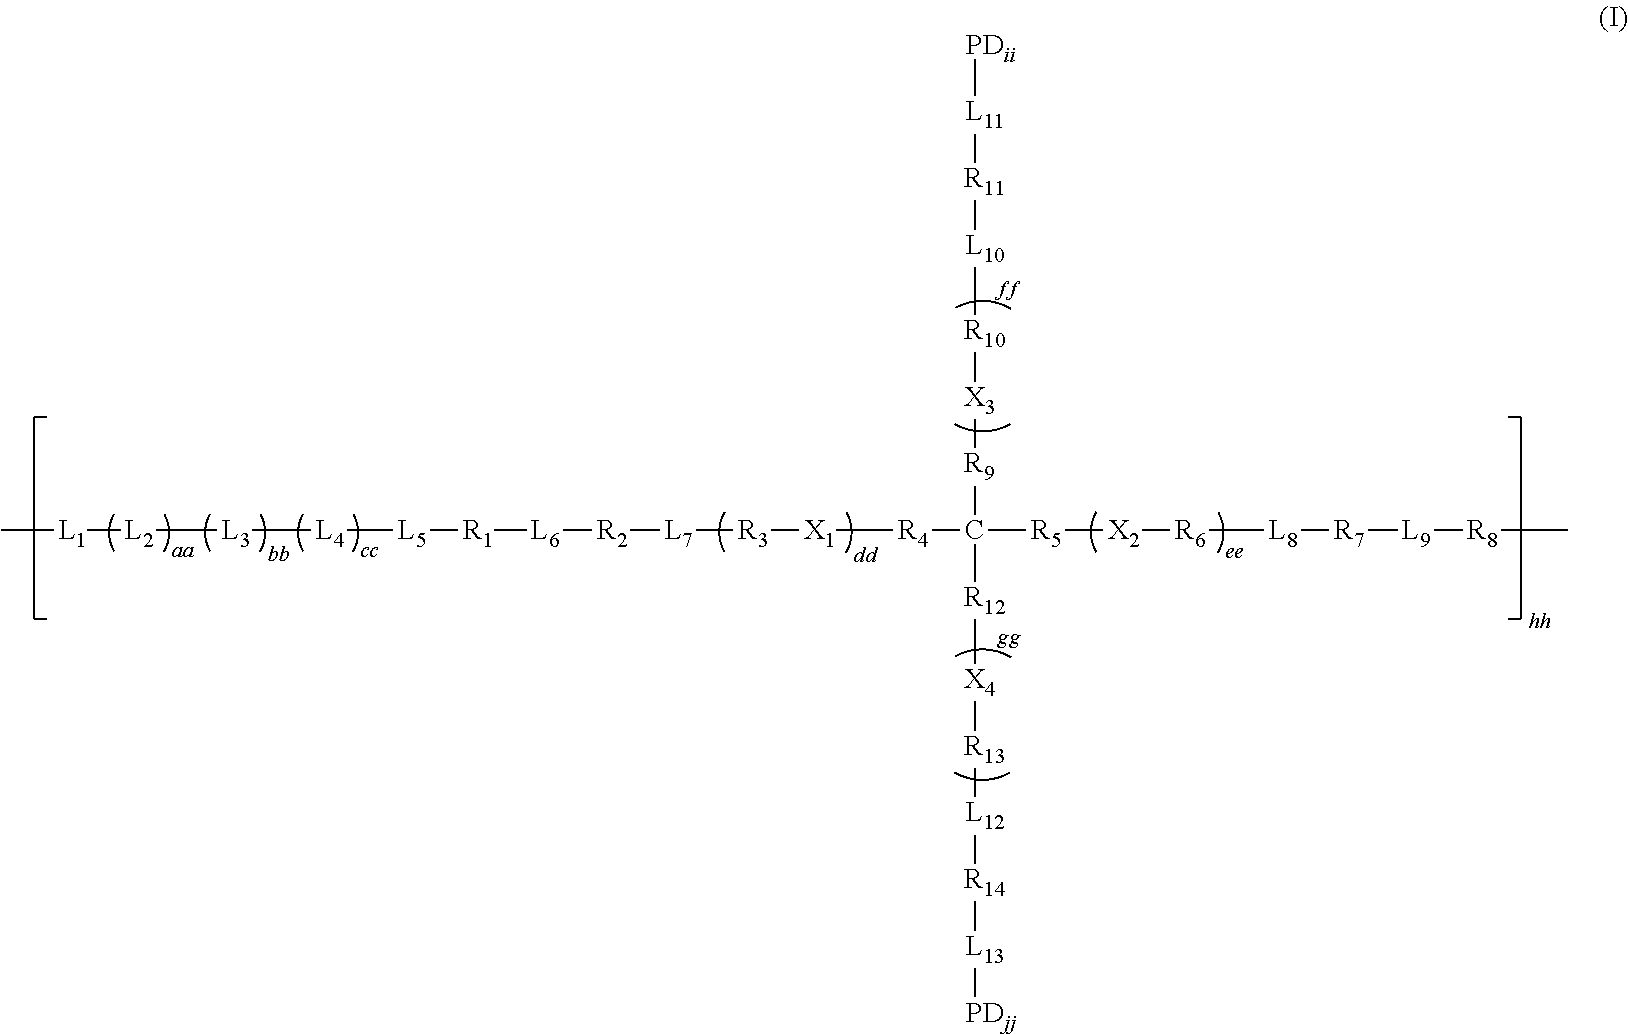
C[L1][L2][L3][L4][L5][R1][L6][R2][L7][R3][X1][R4]C([R5][X2][R6][L8][R7][L9][R8]C)([R12][X4][R13][L12][R14][L13][PDjj])[R9][X3][R10][L10][R11][L11][PDii]
